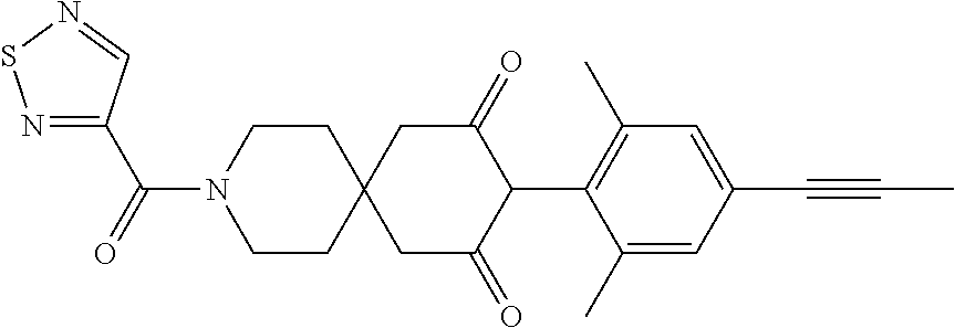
C1CN(C(=O)C2=NSN=C2)CCC12CC(=O)C(C1=C(C)C=C(C#CC)C=C1C)C(=O)C2
